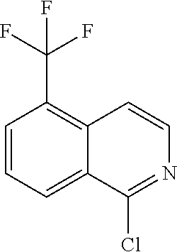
C1=CC=C2C(=C1C(F)(F)F)C=CN=C2Cl
